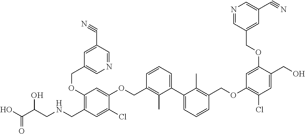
C(CNCC1=C(OCC2=CN=CC(C#N)=C2)C=C(OCC2=C(C)C(C3=CC=CC(COC4=C(Cl)C=C(CO)C(OCC5=CC(C#N)=CN=C5)=C4)=C3C)=CC=C2)C(Cl)=C1)(C(O)=O)O
